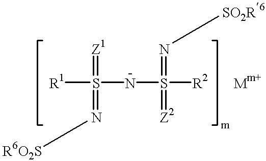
[R1]S(=[Z1])(NS([R2])(=N[SO2R6])=[Z2])=N[R6O2S]
